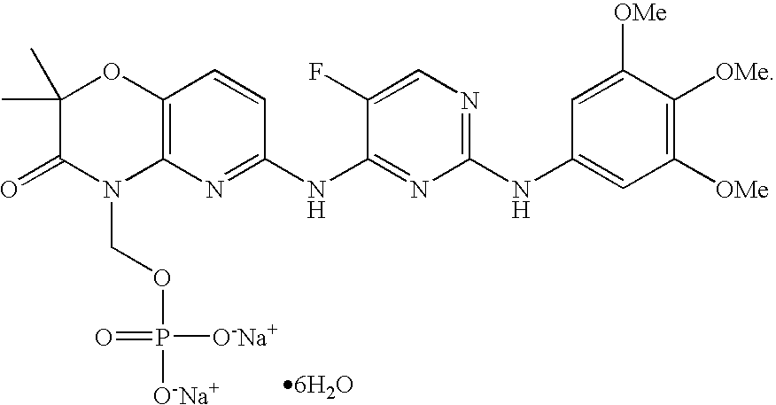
C12=C(N=C(NC3=NC(NC4=CC([OMe])=C([OMe])C([OMe])=C4)=NC=C3F)C=C1)N(COP([O-Na+])(=O)[O-Na+])C(=O)C(C)(C)O2.[6H2O]
